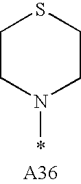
C1CN(*)CCS1
